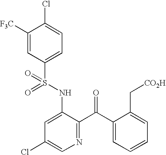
C1([F3C])=CC(S(NC2=CC(Cl)=CN=C2C(C2=CC=CC=C2C[CO2H])=O)(=O)=O)=CC=C1Cl
